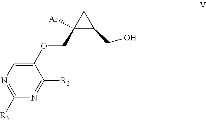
C1(OCC2([Ar])C(CO)C2)=CN=C([R3])N=C1[R2]
